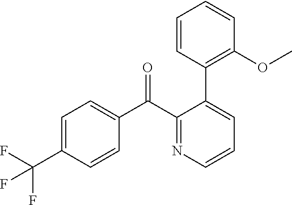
C1=C(C(F)(F)F)C=CC(C(C2=NC=CC=C2C2=C(OC)C=CC=C2)=O)=C1
